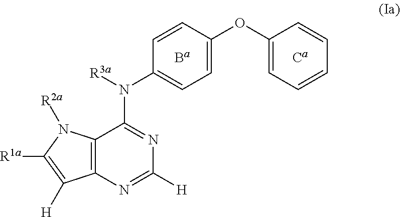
C12=C(N=C([H])N=C1N([R3a])C1=CC=C(OC3=CC=CC=C3)C=C1)C([H])=C([R1a])N2[R2a]
